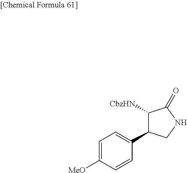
C1=C([MeO])C=CC(C2C([CbzHN])C(=O)NC2)=C1
